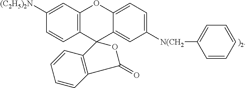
C12=C(C=C([(C2H5)2N])C=C1)OC1=CC=C([N(CH2]C3=CC=CC=C3)C=C1C21C2=C(C(=O)O1)C=CC=C2.[)2]
